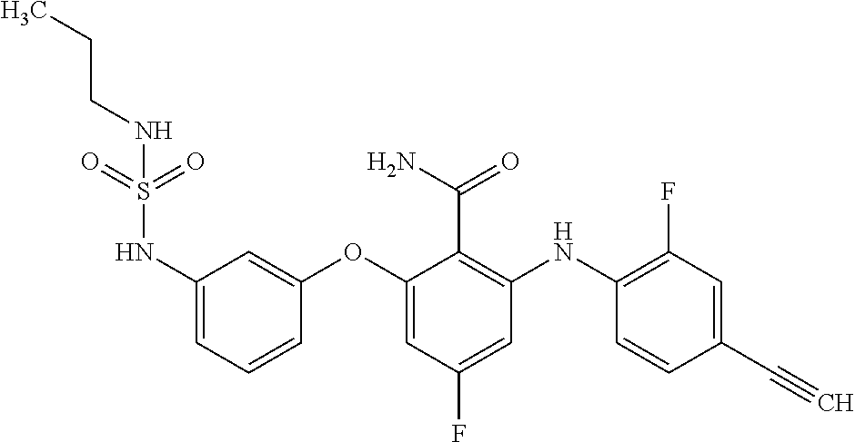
C1(OC2=CC(F)=CC(NC3=C(F)C=C(C#C)C=C3)=C2C(N)=O)=CC(NS(=O)(=O)NCCC)=CC=C1
